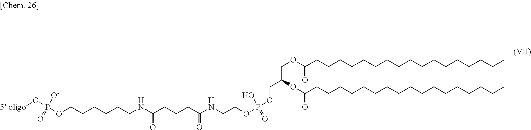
O(CCCCCCNC(=O)CCCC(=O)NCCOP(=O)(O)OCC(COC(=O)CCCCCCCCCCCCCCCCC)OC(=O)CCCCCCCCCCCCCCCCC)P([O-])(=O)O[5 oligo]
